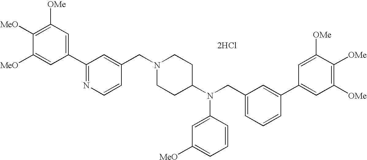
C1=C([MeO])C([MeO])=C([OMe])C=C1C1=NC=CC(CN2CCC(N(CC3=CC=CC(C4=CC([OMe])=C([OMe])C([OMe])=C4)=C3)C3=CC([MeO])=CC=C3)CC2)=C1.[2HCl]
